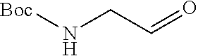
[Boc]NCC=O
